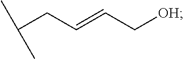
C(CC=CC[OH])(C)C
